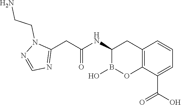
C12=C(C(C(O)=O)=CC=C1)OB(O)C(NC(=O)CC1=NC=NN1CCN)C2
